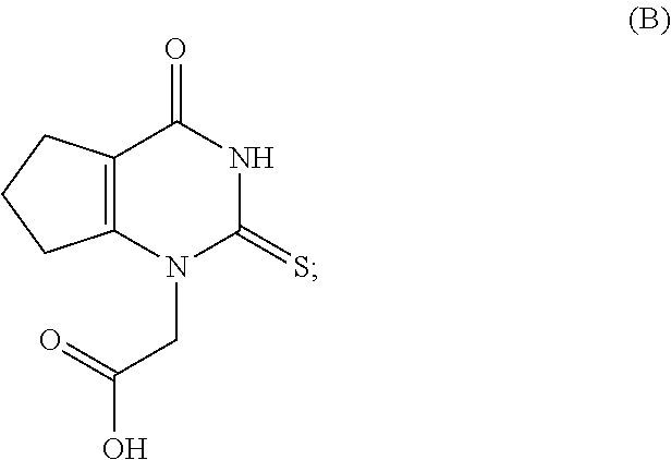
N1C(=S)N(CC(O)=O)C2=C(C1=O)CCC2
